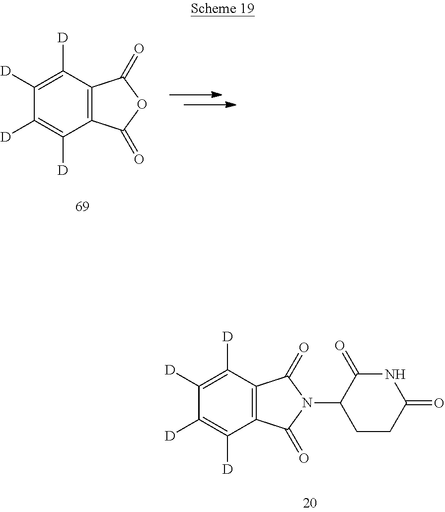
C1([D])=C([D])C2=C(C([D])=C1[D])C(=O)N(C1CCC(=O)NC1=O)C2=O.C1([D])=C([D])C2=C(C([D])=C1[D])C(=O)OC2=O
